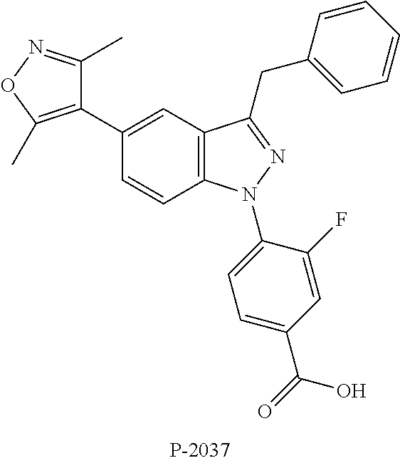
C1(C2=C(C)ON=C2C)=CC2=C(C=C1)N(C1=CC=C(C(O)=O)C=C1F)N=C2CC1=CC=CC=C1
